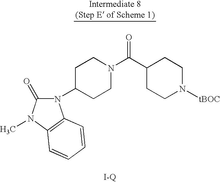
C1C(N2C(=O)N(C)C3=C2C=CC=C3)CCN(C(C2CCN([tBOC])CC2)=O)C1
